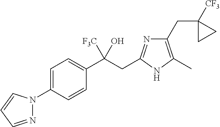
C1=C(N2N=CC=C2)C=CC(C(CC2=NC(CC3([CF3])CC3)=C(C)N2)([F3C])O)=C1
